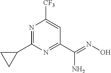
N1=C(C2CC2)N=C(C(=NO)N)C=C1[CF3]
